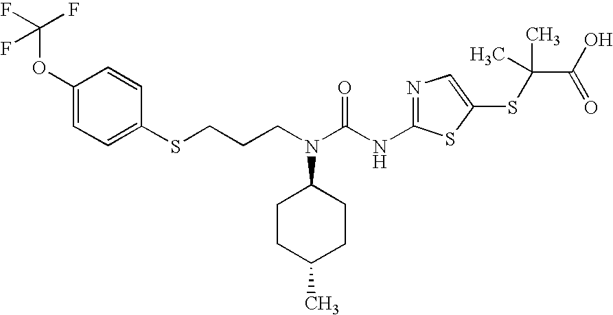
C(N(C(NC1=NC=C(SC(C(O)=O)(C)C)S1)=O)C1CCC(C)CC1)CCSC1=CC=C(OC(F)(F)F)C=C1
